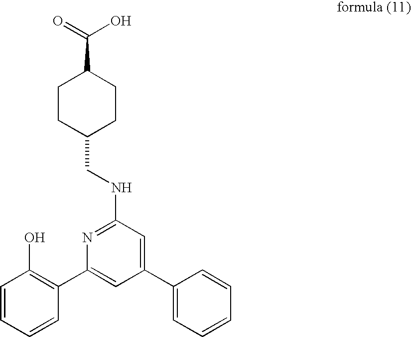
C1(C2=C(O)C=CC=C2)=CC(C2=CC=CC=C2)=CC(NCC2CCC(C(=O)O)CC2)=N1
